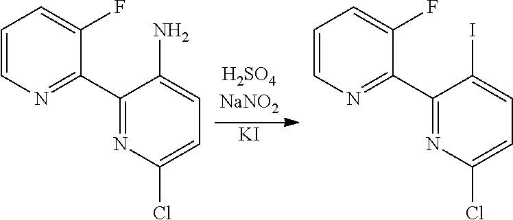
C1=CN=C(C2=NC(Cl)=CC=C2N)C(F)=C1.C1=CN=C(C2=NC(Cl)=CC=C2I)C(F)=C1.[KI]
